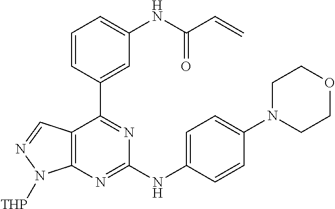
C12=C(N=C(NC3=CC=C(N4CCOCC4)C=C3)N=C1C1=CC(NC(C=C)=O)=CC=C1)N([THP])N=C2
